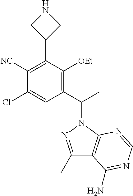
C1(C2=C([NC])C(Cl)=CC(C(C)N3N=C(C)C4=C3N=CN=C4N)=C2[OEt])CNC1
